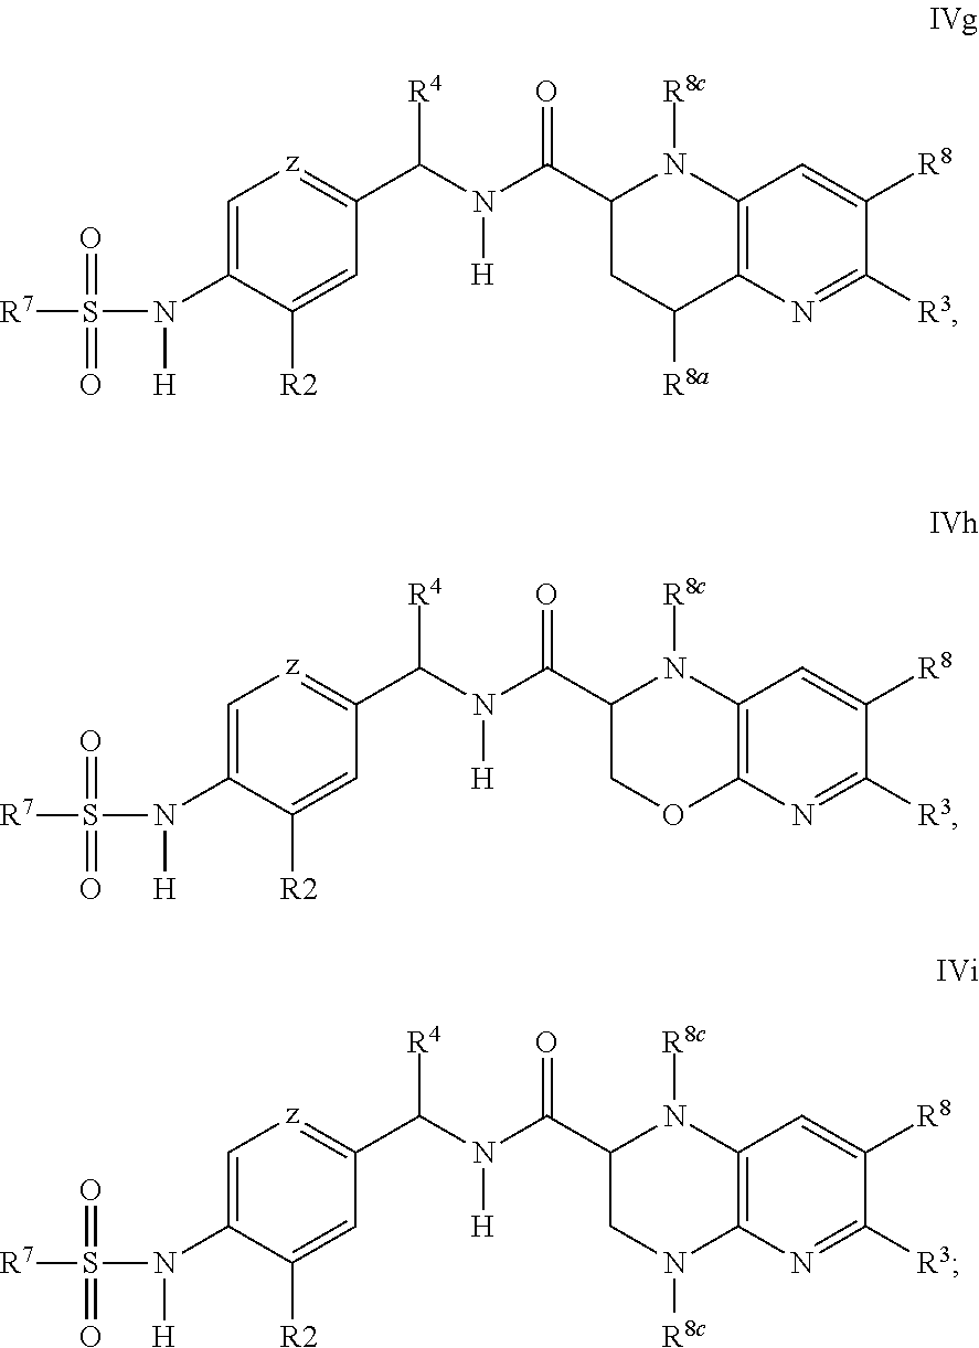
[R7]S(N([H])C1=C[z]=C(C(N(C(C2CC([R8a])C3=C(N2[R8c])C=C([R8])C([R3])=N3)=O)[H])[R4])C=C1[R2])(=O)=O.[R7]S(N([H])C1=C[z]=C(C(N(C(C2COC3=C(N2[R8c])C=C([R8])C([R3])=N3)=O)[H])[R4])C=C1[R2])(=O)=O.[R7]S(N([H])C1=C[z]=C(C(N(C(C2CN([R8c])C3=C(N2[R8c])C=C([R8])C([R3])=N3)=O)[H])[R4])C=C1[R2])(=O)=O
